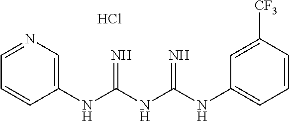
Cl.N(C(NC(=N)NC1=CC=CC([CF3])=C1)=N)C1=CN=CC=C1
